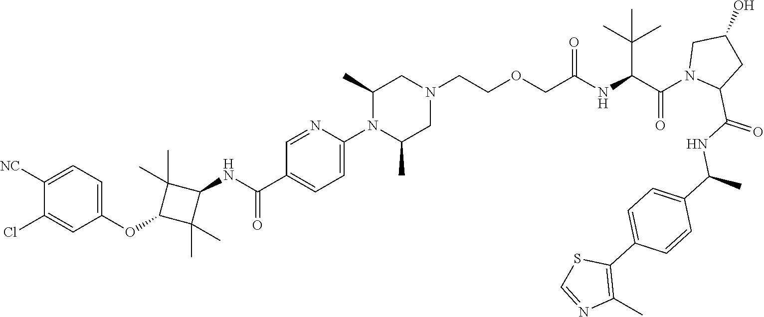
C1N(CCOCC(NC(C(N2C(C(NC(C3=CC=C(C4=C(C)N=CS4)C=C3)C)=O)CC(O)C2)=O)C(C)(C)C)=O)CC(C)N(C2=CC=C(C(NC3C(C)(C)C(OC4=CC=C([NC])C(Cl)=C4)C3(C)C)=O)C=N2)C1C
